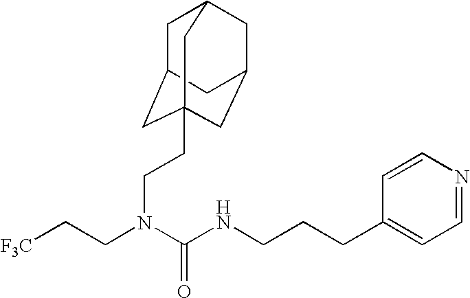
[F3C]CCN(C(NCCCC1=CC=NC=C1)=O)CCC12CC3CC(CC(C1)C3)C2
